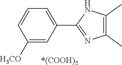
C1(C)=C(C)N=C(C2=CC=CC([OCH3])=C2)N1.[*(COOH)2]
